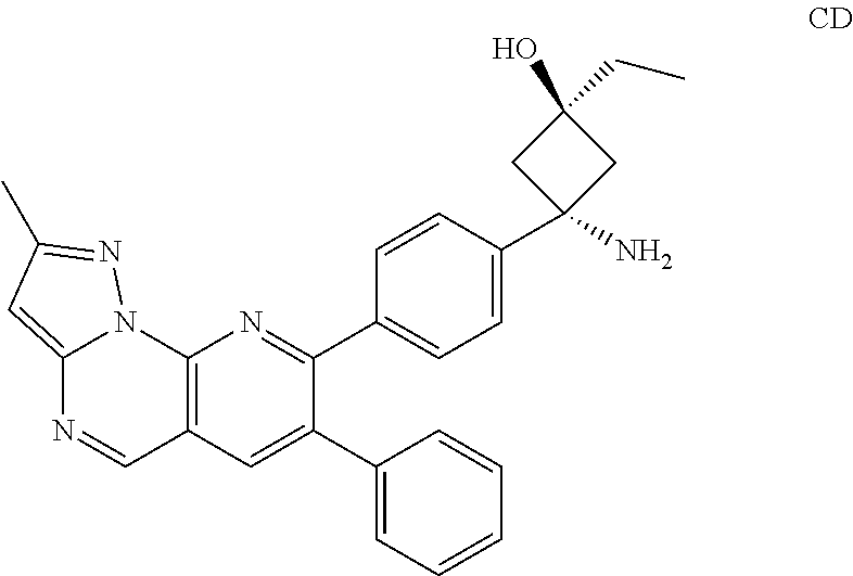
C12=C(C=C(C3=CC=CC=C3)C(C3=CC=C(C4(N)CC(CC)(O)C4)C=C3)=N1)C=NC1=CC(C)=NN21
